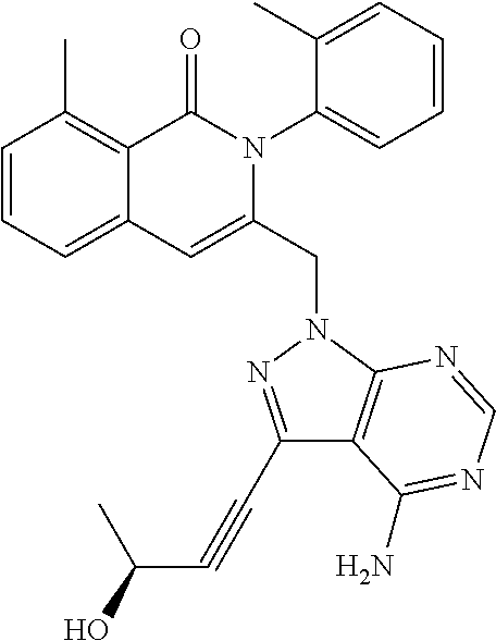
C1=CC=C2C(=C1C)C(=O)N(C1=CC=CC=C1C)C(CN1C3=C(C(C#CC(O)C)=N1)C(N)=NC=N3)=C2
